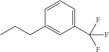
CCCC1=CC(C(F)(F)F)=CC=C1
